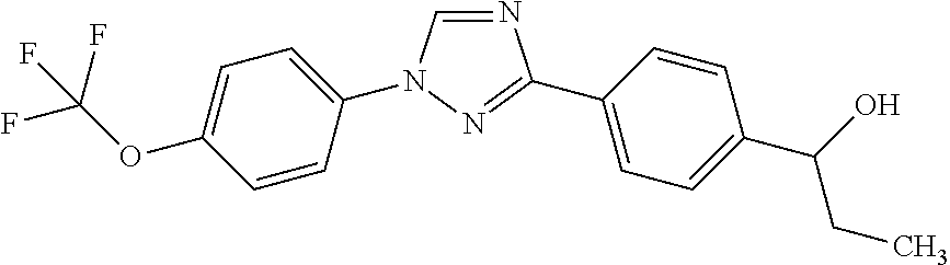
N1=CN(C2=CC=C(OC(F)(F)F)C=C2)N=C1C1=CC=C(C(O)CC)C=C1
